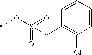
C(S(OC)(=O)=O)C1=C(Cl)C=CC=C1
